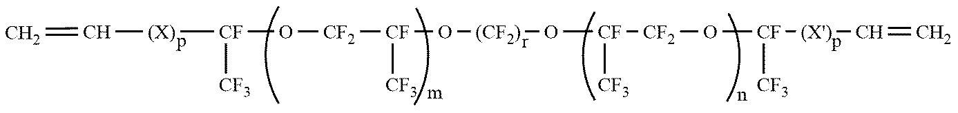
C=C[(X)][CF](O[CF2][CF](O[(CF2)]O[CF]([CF2]O[CF]([(X')]C=C)[CF3])[CF3])[CF3])[CF3]
